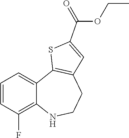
C1=CC(F)=C2C(=C1)C1=C(CCN2)C=C(C(OCC)=O)S1
